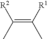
C(=C(C)[R1])(C)[R2]
